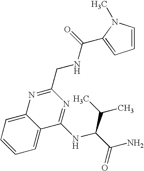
C1=CC=C2C(=C1)C(NC(C(C)C)C(N)=O)=NC(CNC(=O)C1=CC=CN1C)=N2
